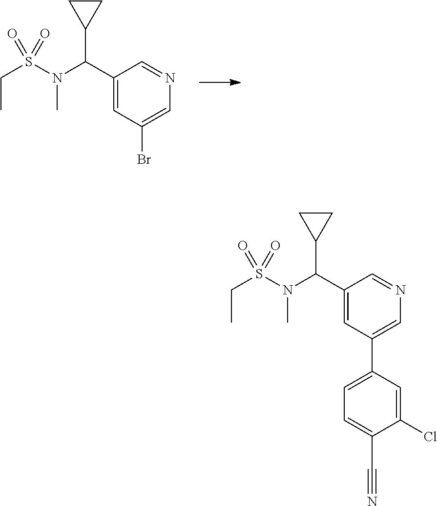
C1(C(N(S(CC)(=O)=O)C)C2CC2)=CC(Br)=CN=C1.C1(C(N(S(CC)(=O)=O)C)C2CC2)=CC(C2=CC=C(C#N)C(Cl)=C2)=CN=C1
